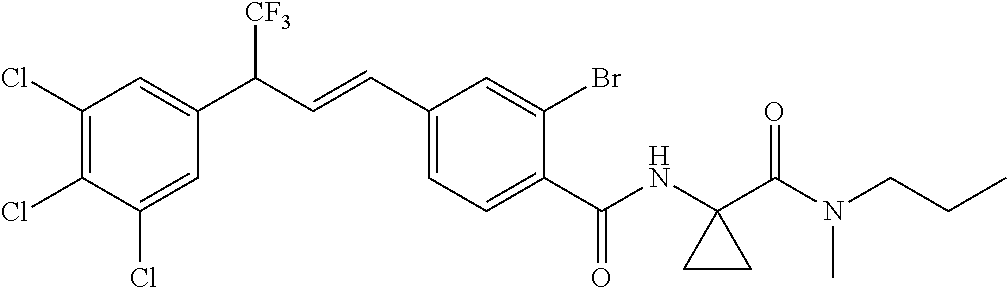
C1(Cl)=C(Cl)C(Cl)=CC(C(C=CC2=CC=C(C(NC3(C(N(CCC)C)=O)CC3)=O)C(Br)=C2)[CF3])=C1
